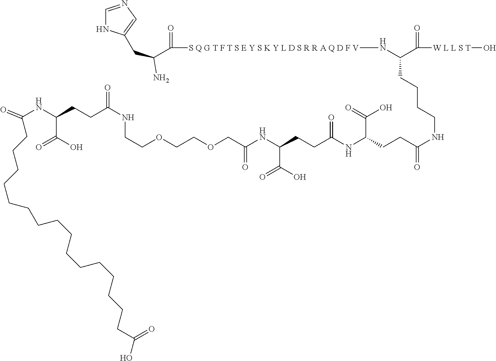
C([S Q G T F T S E Y S K Y L D S R R A Q D F V]NC(C([W L L S T]O)=O)CCCCNC(CCC(NC(CCC(NC(COCCOCCNC(CCC(NC(CCCCCCCCCCCCCCCCC(=O)O)=O)C(O)=O)=O)=O)C(O)=O)=O)C(=O)O)=O)(=O)C(CC1=CN=CN1)N
